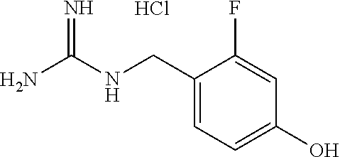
C1(CNC(N)=N)=CC=C(O)C=C1F.Cl
